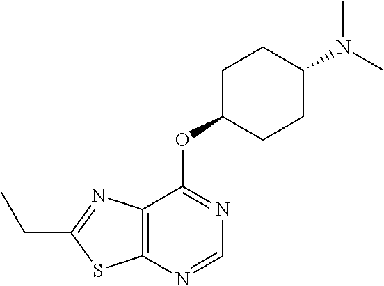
C1=NC2=C(C(OC3CCC(N(C)C)CC3)=N1)N=C(CC)S2
